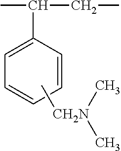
C1=CC=CC=C1C(C)CC.C[CH2N](C)C
